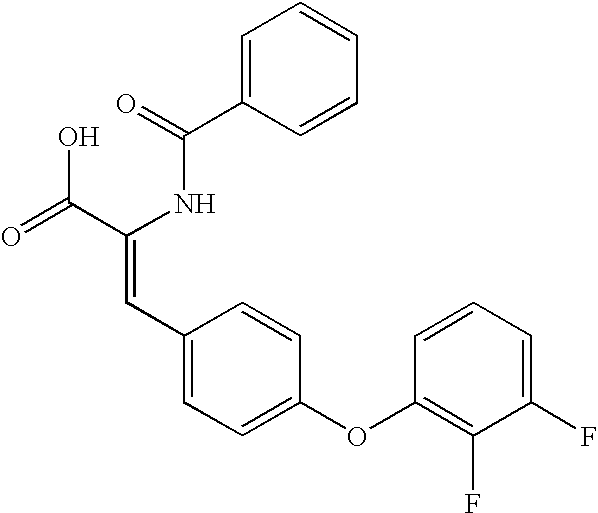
C1=C(C(=O)NC(C(=O)O)=CC2=CC=C(OC3=C(F)C(F)=CC=C3)C=C2)C=CC=C1
